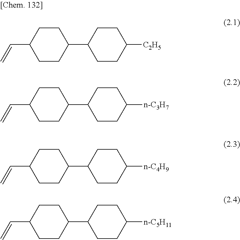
[C2H5]C1CCC(C2CCC(C=C)CC2)CC1.[n-C3H7]C1CCC(C2CCC(C=C)CC2)CC1.[n-C4H9]C1CCC(C2CCC(C=C)CC2)CC1.[n-C5H11]C1CCC(C2CCC(C=C)CC2)CC1
